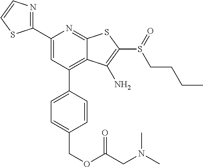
C1(C2=CC(C3=CC=C(COC(=O)CN(C)C)C=C3)=C3C(=N2)SC(S(=O)CCCC)=C3N)=NC=CS1
